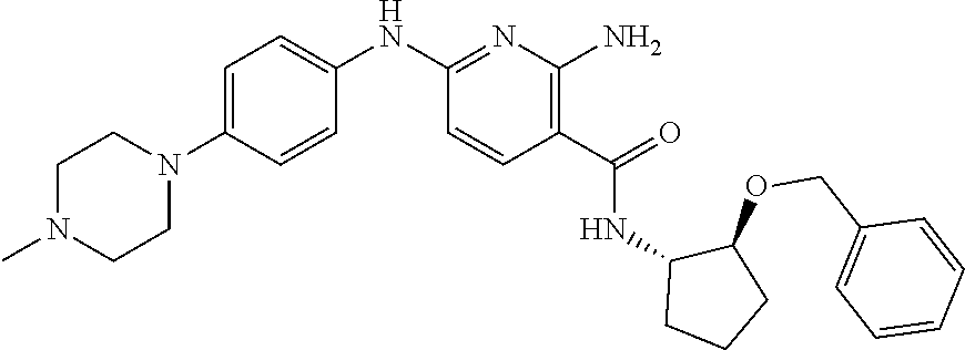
C1=C(N2CCN(C)CC2)C=CC(NC2=NC(N)=C(C(=O)NC3CCCC3OCC3=CC=CC=C3)C=C2)=C1
